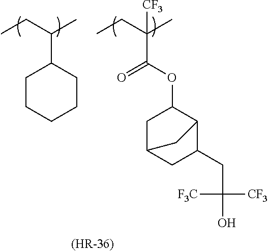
CCC(C)C1CCCCC1.[(HR-36)].CCC(C)([CF3])C(OC1CC2CC(CC(O)([CF3])[F3C])C1C2)=O
